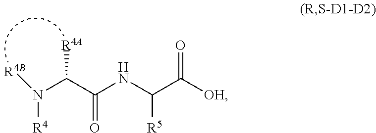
N(C(C(NC(C([OH])=O)[R5])=O)[R4A])([R4B])[R4]
